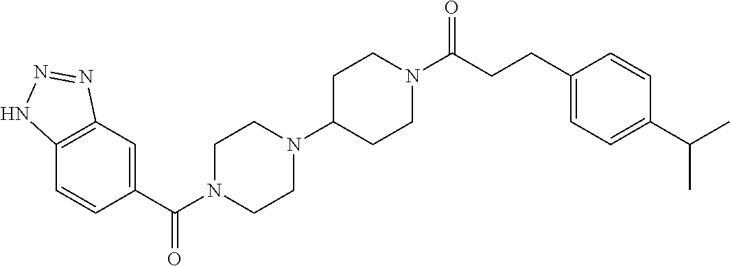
C1(C(N2CCN(C3CCN(C(CCC4=CC=C(C(C)C)C=C4)=O)CC3)CC2)=O)=CC2=C(C=C1)NN=N2
